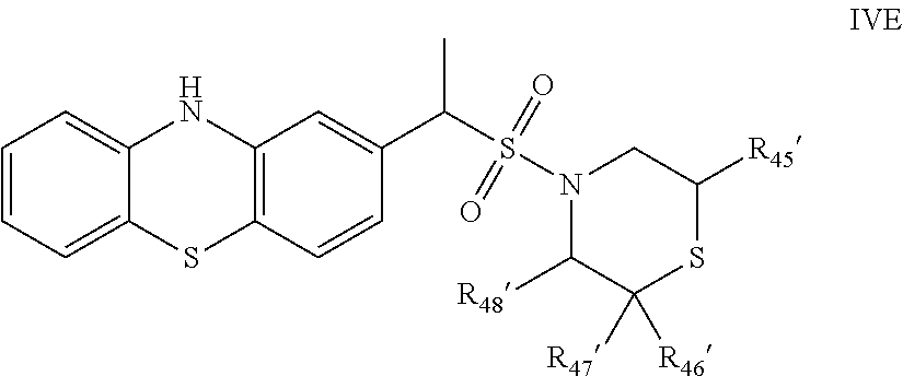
C1=CC=C2C(=C1)NC1=C(S2)C=CC(C(C)S(N2C([R48])C([R47])([R46])SC([R45])C2)(=O)=O)=C1
